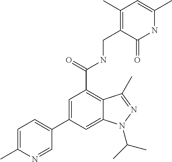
C1=C(C2=CC=C(C)N=C2)C=C2C(=C1C(=O)NCC1=C(C)C=C(C)NC1=O)C(C)=NN2C(C)C
